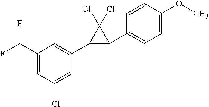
C1(C2=CC=C(OC)C=C2)C(Cl)(Cl)C1C1=CC(C(F)F)=CC(Cl)=C1
